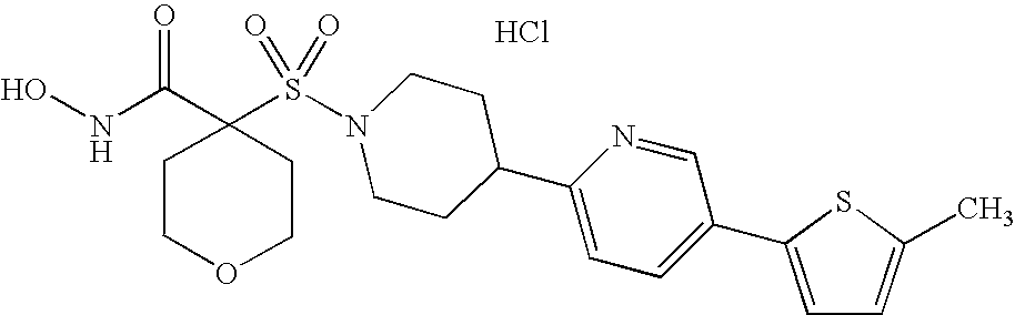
C1(S(N2CCC(C3=CC=C(C4=CC=C(C)S4)C=N3)CC2)(=O)=O)(C(NO)=O)CCOCC1.Cl
